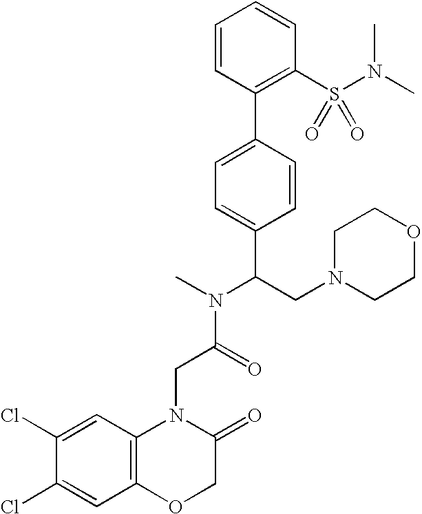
C1(Cl)=CC2=C(C=C1Cl)N(CC(N(C)C(CN1CCOCC1)C1=CC=C(C3=C(S(N(C)C)(=O)=O)C=CC=C3)C=C1)=O)C(=O)CO2
